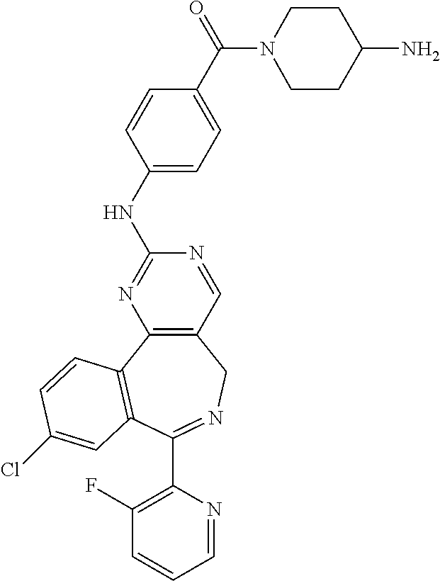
C12=C(C3=C(C(C4=C(F)C=CC=N4)=NC1)C=C(Cl)C=C3)N=C(NC1=CC=C(C(=O)N3CCC(N)CC3)C=C1)N=C2
